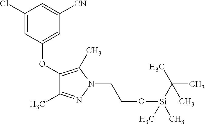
C1(Cl)=CC(OC2=C(C)N(CCO[Si](C(C)(C)C)(C)C)N=C2C)=CC([CN])=C1
